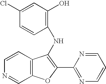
N(C1=C(C2=NC=CC=N2)OC2=C1C=CN=C2)C1=C(O)C=C(Cl)C=C1
